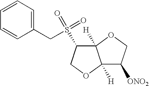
C12([H])C(S(CC3=CC=CC=C3)(=O)=O)COC1([H])C([ONO2])CO2
